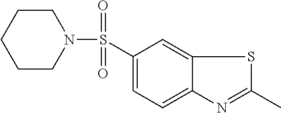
C1(S(=O)(N2CCCCC2)=O)=CC=C2C(=C1)SC(C)=N2
